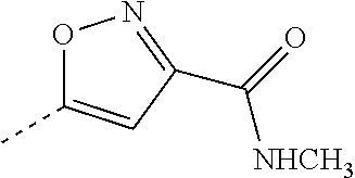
O1C(C)=CC(C(=O)[NHCH3])=N1
